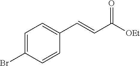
C1=C(Br)C=CC(C=CC([OEt])=O)=C1
